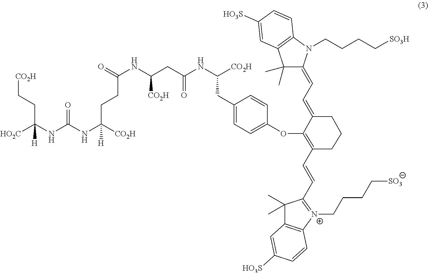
C1(C)(C)C(=CC=C2C(OC3=CC=C(CC(NC(CC(NC(CCC(NC(NC(CC[CO2H])([HO2C])[H])=O)([CO2H])[H])=O)[CO2H])=O)[CO2H])C=C3)=C(C=CC3=[N+](CCCC[SO3])C4=C(C3(C)C)C=C([HO3S])C=C4)CCC2)N(CCCC[SO3H])C2=C1C=C([HO3S])C=C2
